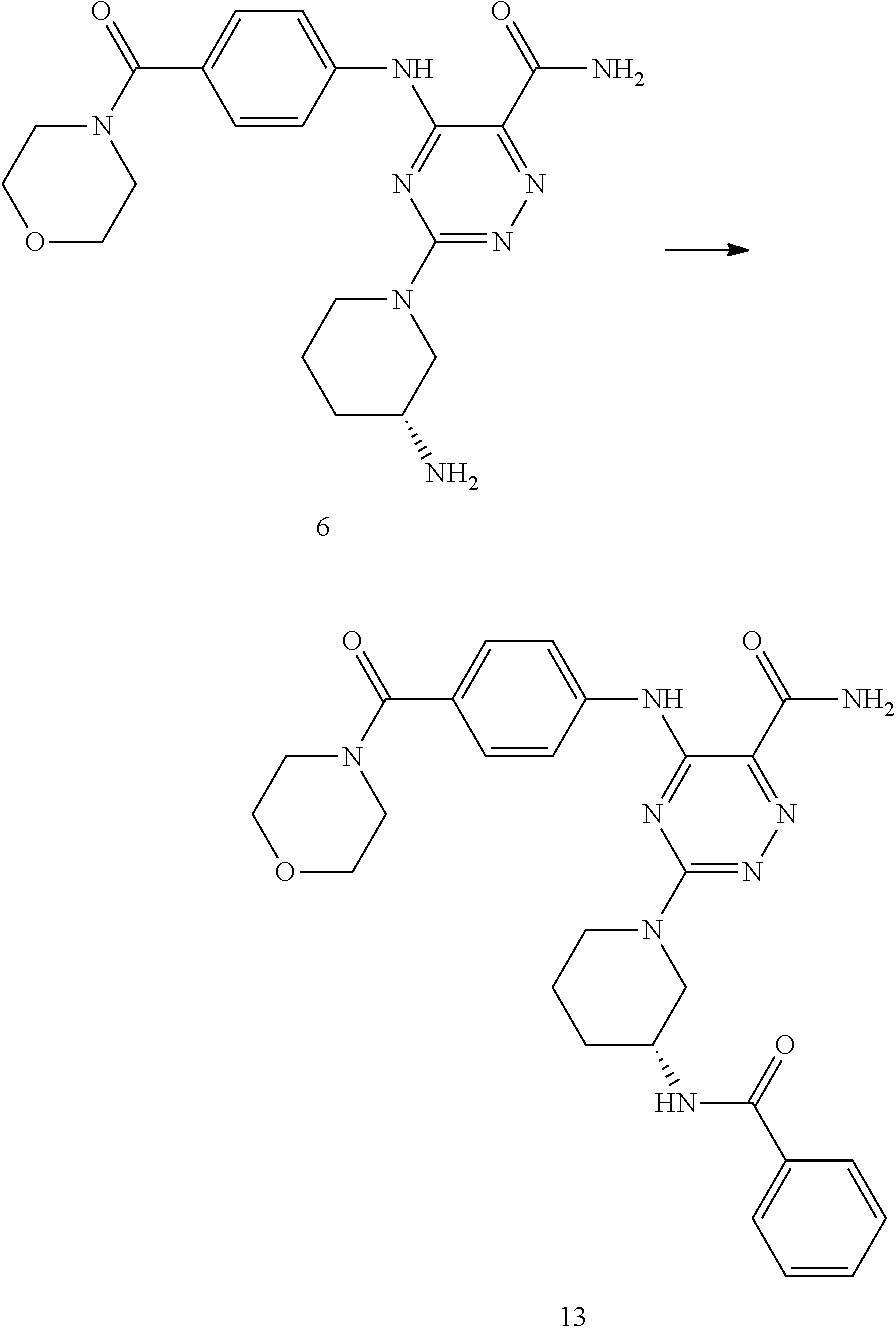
C1=C(C(N2CCOCC2)=O)C=CC(NC2=NC(N3CCCC(N)C3)=NN=C2C(N)=O)=C1.C1=C(C(=O)N2CCOCC2)C=CC(NC2=NC(N3CCCC(NC(C4=CC=CC=C4)=O)C3)=NN=C2C(=O)N)=C1
